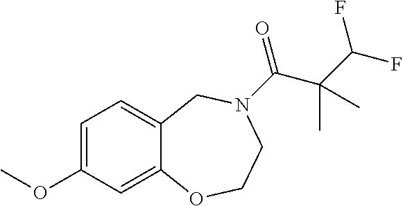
C1=C(OC)C=C2C(=C1)CN(C(=O)C(C(F)F)(C)C)CCO2
